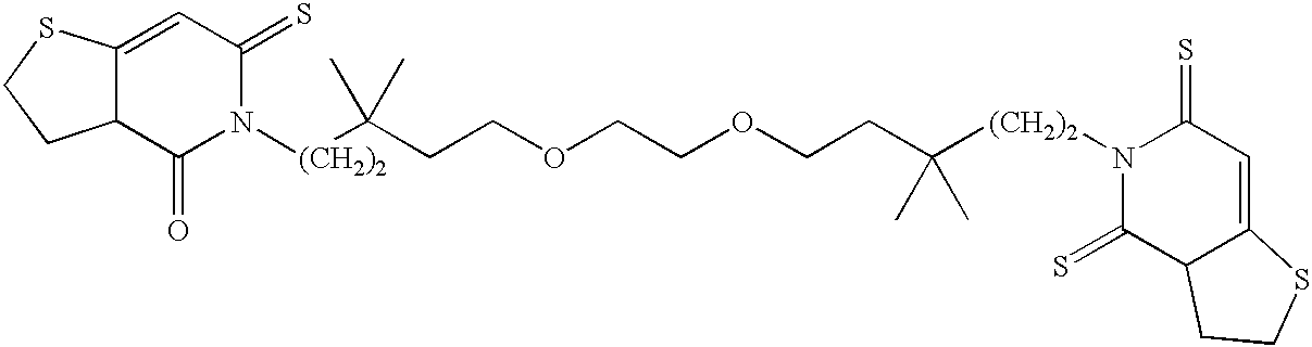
C12C(=CC(=S)N([(CH2)2]C(CCOCCOCCC([(CH2)2]N3C(=S)C4C(=CC3=S)SCC4)(C)C)(C)C)C1=O)SCC2
